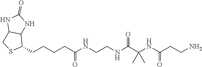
N(CCNC(C(NC(CCN)=O)(C)C)=O)C(CCCCC1C2C(CS1)NC(=O)N2)=O
